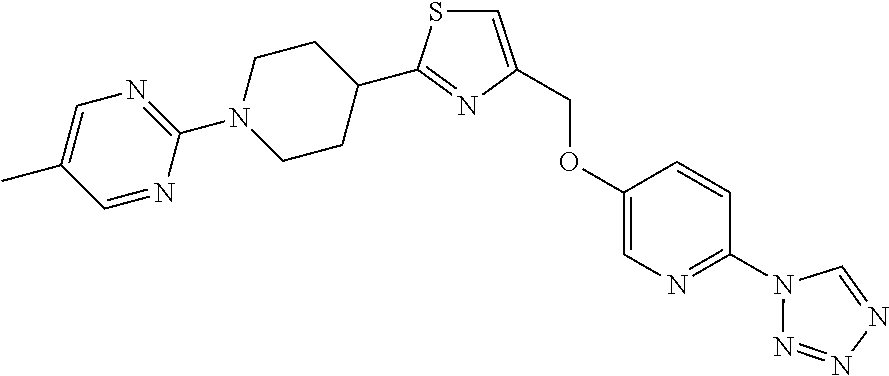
C1=C(COC2=CN=C(N3N=NN=C3)C=C2)N=C(C2CCN(C3=NC=C(C)C=N3)CC2)S1
